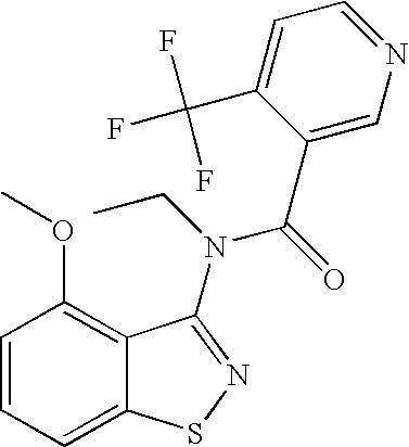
C1=CC=C2C(=C1OC)C(N(C(=O)C1=CN=CC=C1C(F)(F)F)CC)=NS2
